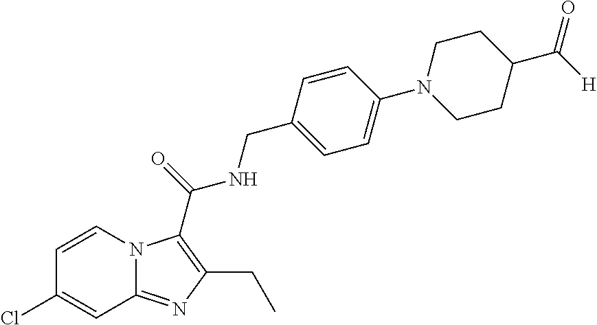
C1=CN2C(=NC(CC)=C2C(=O)NCC2=CC=C(N3CCC(C([H])=O)CC3)C=C2)C=C1Cl
